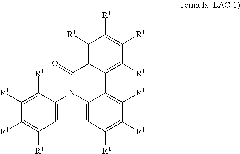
C12=C3N(C4=C1C([R1])=C([R1])C([R1])=C4[R1])C(=O)C1=C([R1])C([R1])=C([R1])C([R1])=C1C3=C([R1])C([R1])=C2[R1]
